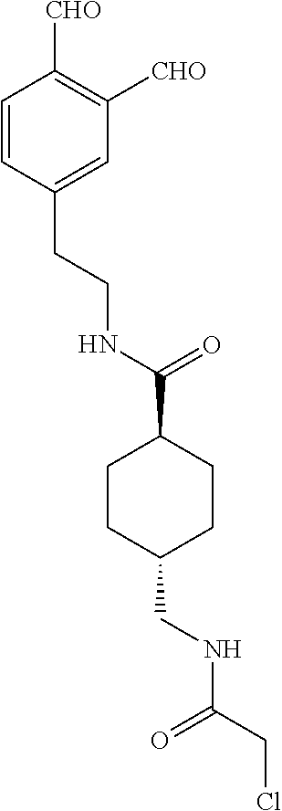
C1=CC(CCNC(C2CCC(CNC(CCl)=O)CC2)=O)=CC([CHO])=C1[CHO]
